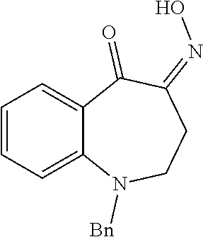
C1=CC=C2C(=C1)C(=O)C(=NO)CCN2[Bn]
